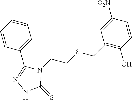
C1(C2=CC=CC=C2)=NNC(=S)N1CCSCC1=C(O)C=CC([O2N])=C1
